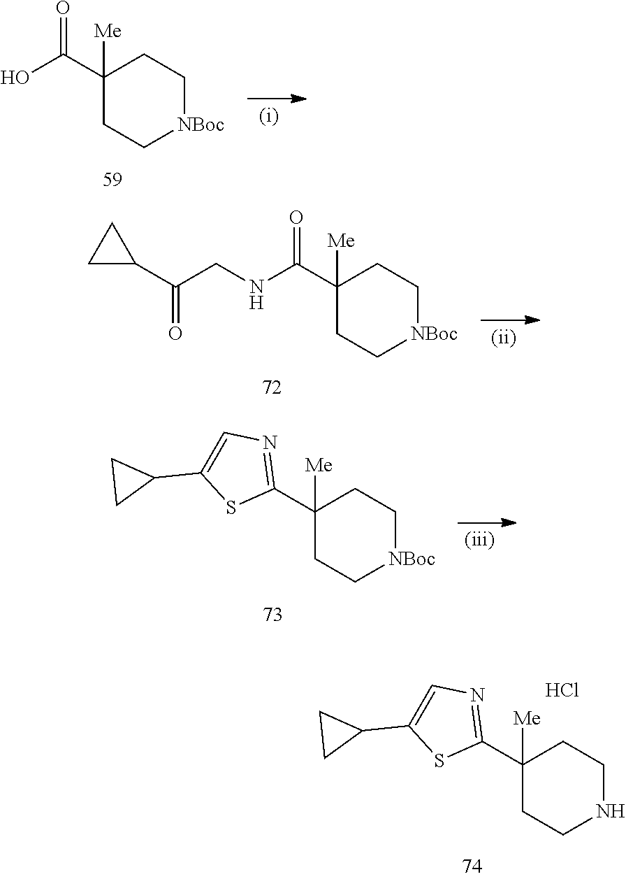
C1(C(O)=O)([Me])CC[NBoc]CC1.C1(C(NCC(C2CC2)=O)=O)([Me])CC[NBoc]CC1.C1(C2CC2)=CN=C(C2([Me])CC[NBoc]CC2)S1.C1(C2CC2)=CN=C(C2([Me])CCNCC2)S1.Cl
